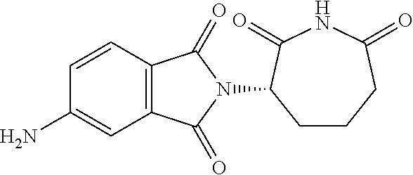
C1CCC(=O)NC(=O)C1N1C(=O)C2=C(C1=O)C=C(N)C=C2
